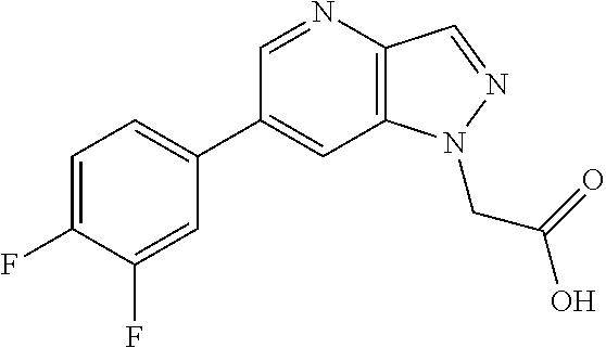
C1(C2=CC=C(F)C(F)=C2)=CC2=C(C=NN2CC(=O)O)N=C1
